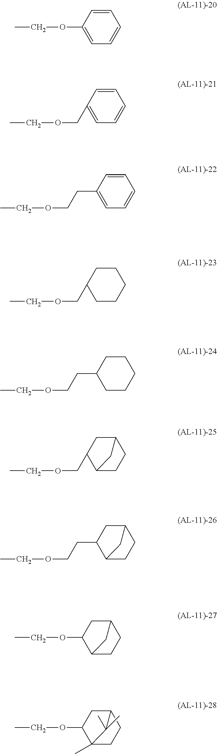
C1=CC(OCC)=CC=C1.C1=CC(COCC)=CC=C1.C1=CC(CCOCC)=CC=C1.C1CC(COCC)CCC1.C1CC(CCOCC)CCC1.C12CC(COCC)C(CC1)C2.C12CC(CCOCC)C(CC1)C2.C12CC(OCC)C(CC1)C2.C12CC(OCC)C(C)(CC1)C2(C)C
